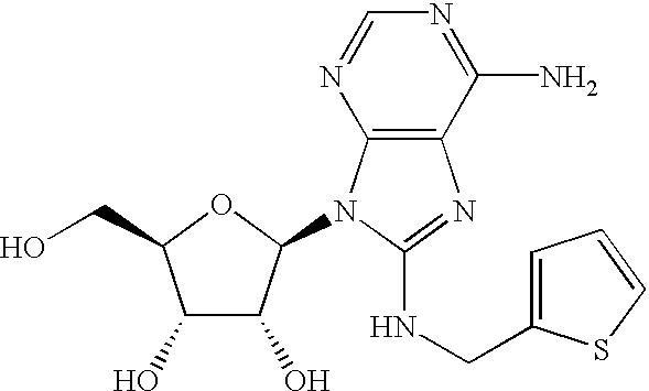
C1(O)C(O)C(N2C3=C(N=C2NCC2=CC=CS2)C(N)=NC=N3)OC1CO
